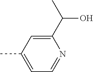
C1(C(C)O)=CC(C)=CC=N1
